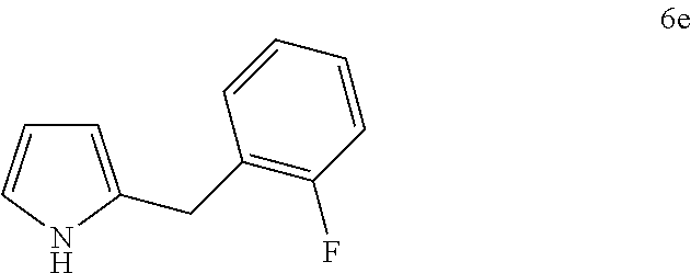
C1=C(CC2=C(F)C=CC=C2)NC=C1
